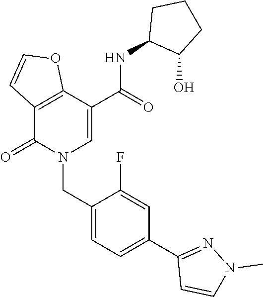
C12=C(C(=O)N(CC3=CC=C(C4=NN(C)C=C4)C=C3F)C=C1C(NC1C(O)CCC1)=O)C=CO2
